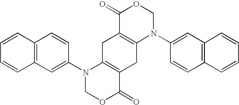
C1=CC2=C(C=C1)C=CC(N1COC(=O)C3=C1CC1=C(C3)N(C3=CC4=C(C=C3)C=CC=C4)COC1=O)=C2
